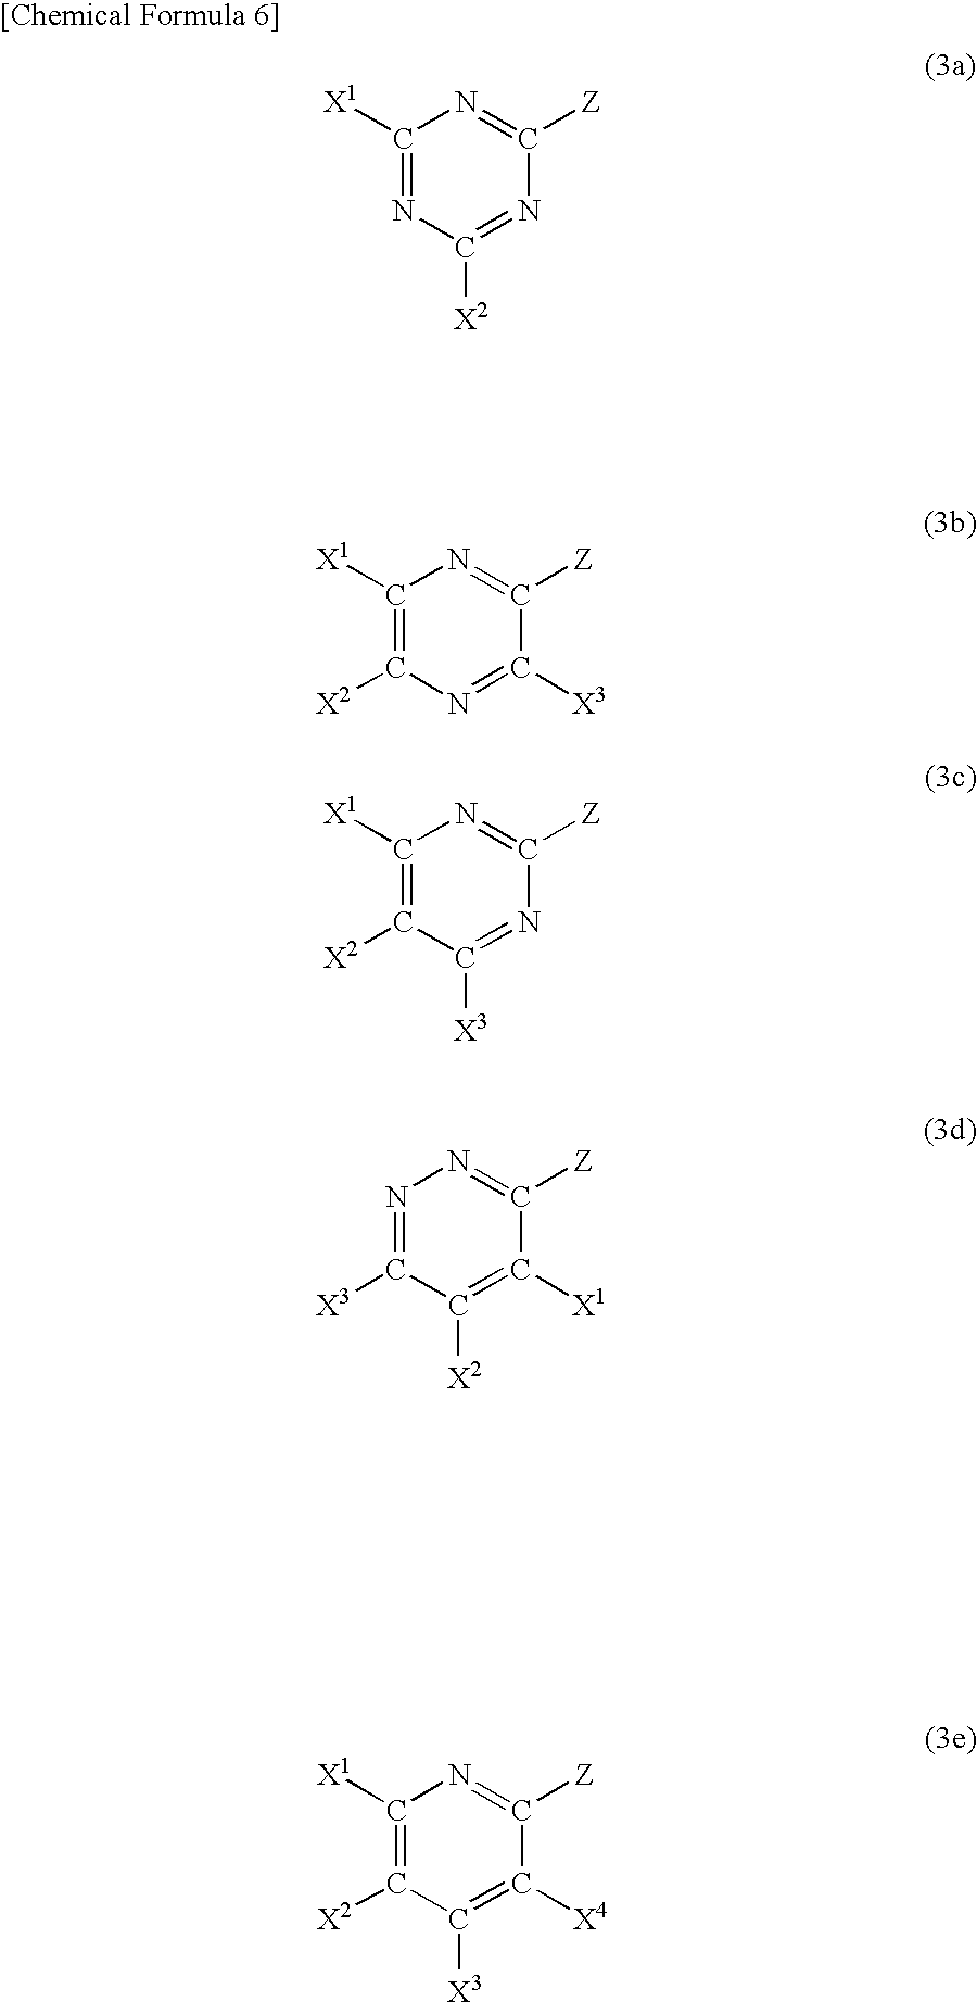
C1([X1])=NC([X2])=NC([Z])=N1.C1([X1])=C([X2])N=C([X3])C([Z])=N1.C1([X1])=C([X2])C([X3])=NC([Z])=N1.N1=C([X3])C([X2])=C([X1])C([Z])=N1.C1([X1])=C([X2])C([X3])=C([X4])C([Z])=N1
